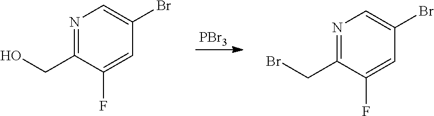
[PBr3].N1=C(CO)C(F)=CC(Br)=C1.N1=C(CBr)C(F)=CC(Br)=C1
